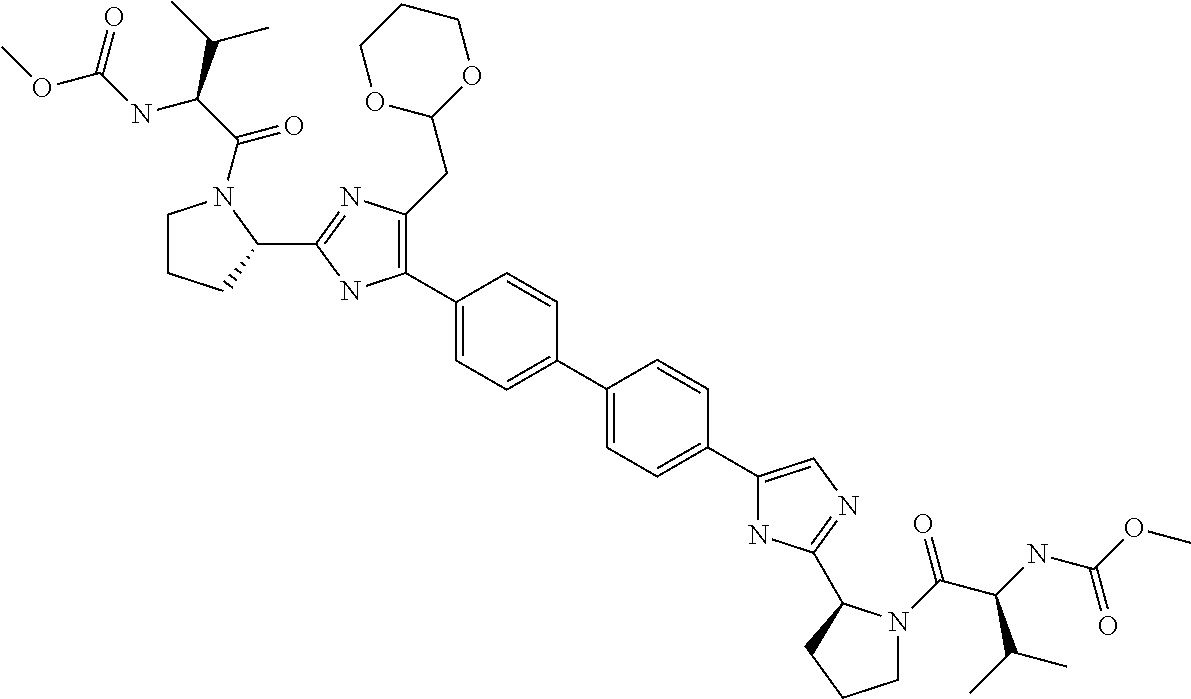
C1=CC(C2=C(CC3OCCCO3)N=C(C3N(C(=O)C(NC(=O)OC)C(C)C)CCC3)N2)=CC=C1C1=CC=C(C2=CN=C(C3N(C(=O)C(C(C)C)NC(OC)=O)CCC3)N2)C=C1
